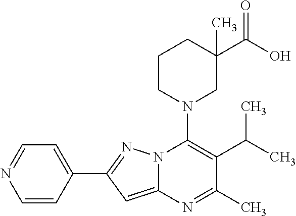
C1=C(C2=NN3C(=C2)N=C(C)C(C(C)C)=C3N2CC(C(O)=O)(C)CCC2)C=CN=C1
